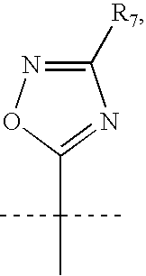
C1([R7])=NOC(C(C)(C)C)=N1
